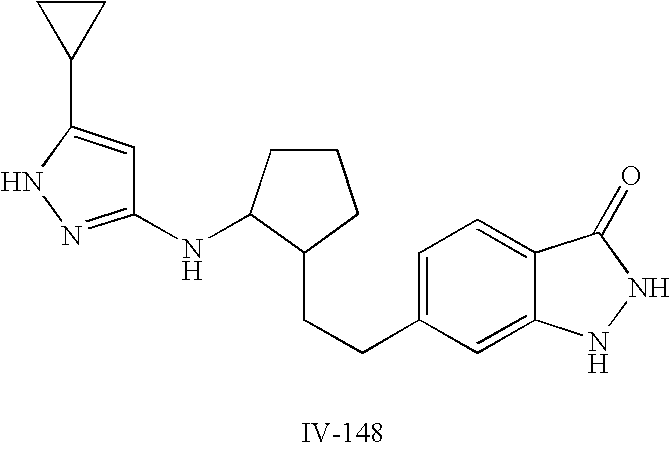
C1=C(CCC2CCCC2NC2=NNC(C3CC3)=C2)C=C2C(=C1)C(=O)NN2
